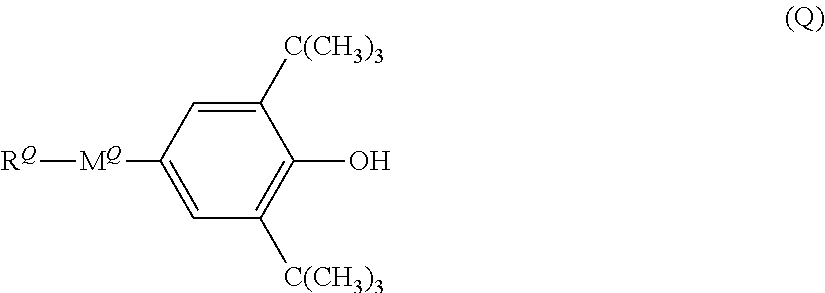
C1=C([C(CH3)3])C(O)=C([C(CH3)3])C=C1[MQ][RQ]
